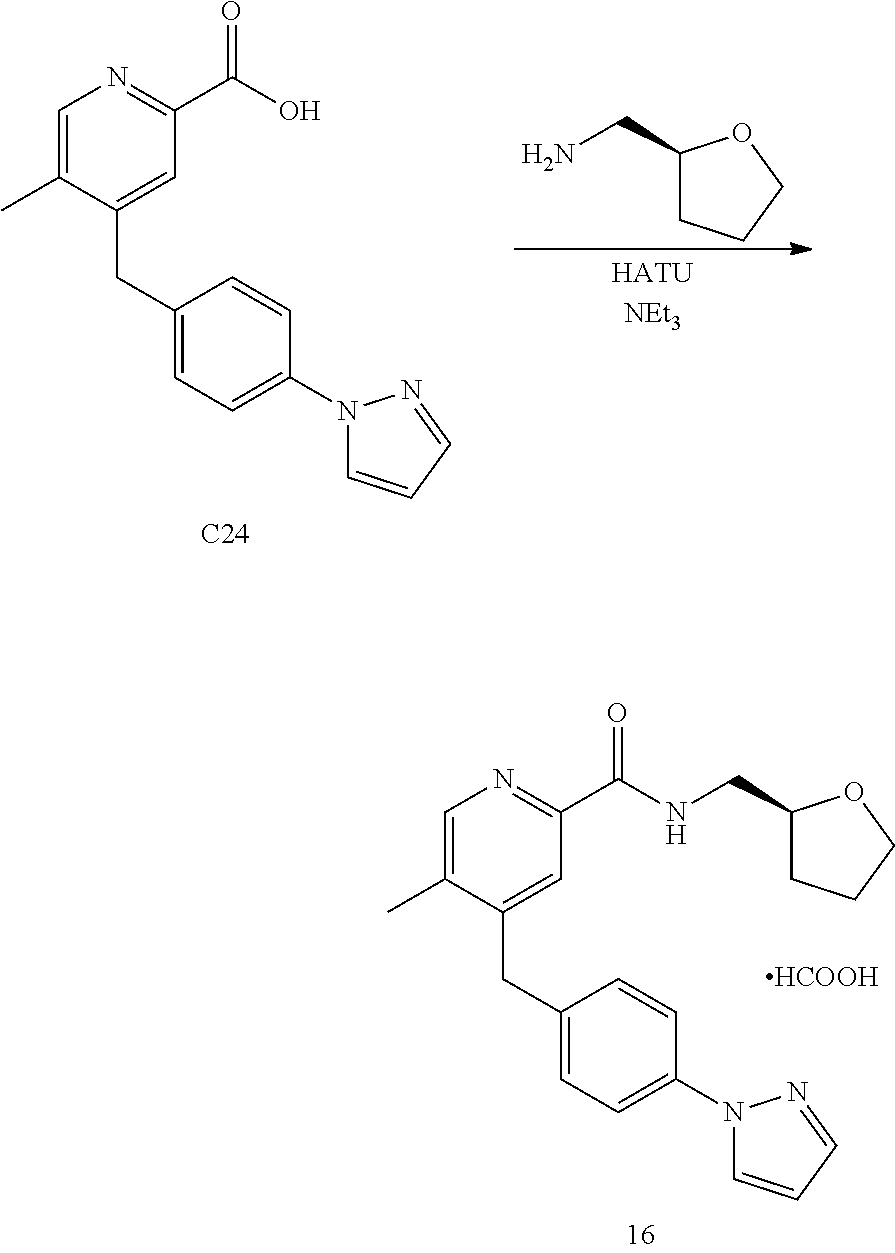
C1=C(C)C(CC2=CC=C(N3C=CC=N3)C=C2)=CC(C(NCC2CCCO2)=O)=N1.[HCOOH].C1=C(C)C(CC2=CC=C(N3C=CC=N3)C=C2)=CC(C(O)=O)=N1.[C24].NCC1CCCO1
